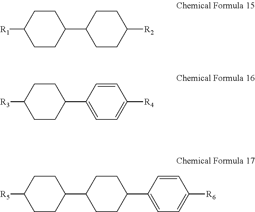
C1CC([R1])CCC1C1CCC([R2])CC1.C1CC([R3])CCC1C1=CC=C([R4])C=C1.C1CC([R5])CCC1C1CCC(C2=CC=C([R6])C=C2)CC1
